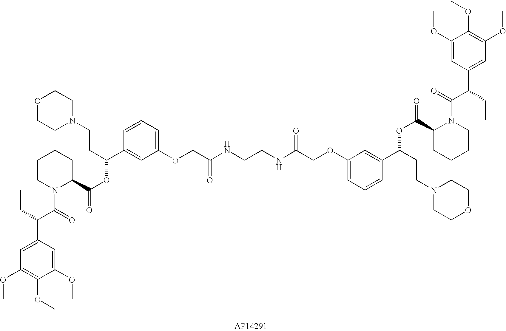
O1CCN(CCC(C2=CC(OCC(NCCNC(COC3=CC=CC(C(CCN4CCOCC4)OC(=O)C4CCCCN4C(=O)C(CC)C4=CC(OC)=C(OC)C(OC)=C4)=C3)=O)=O)=CC=C2)OC(C2CCCCN2C(C(C2=CC(OC)=C(OC)C(OC)=C2)CC)=O)=O)CC1
